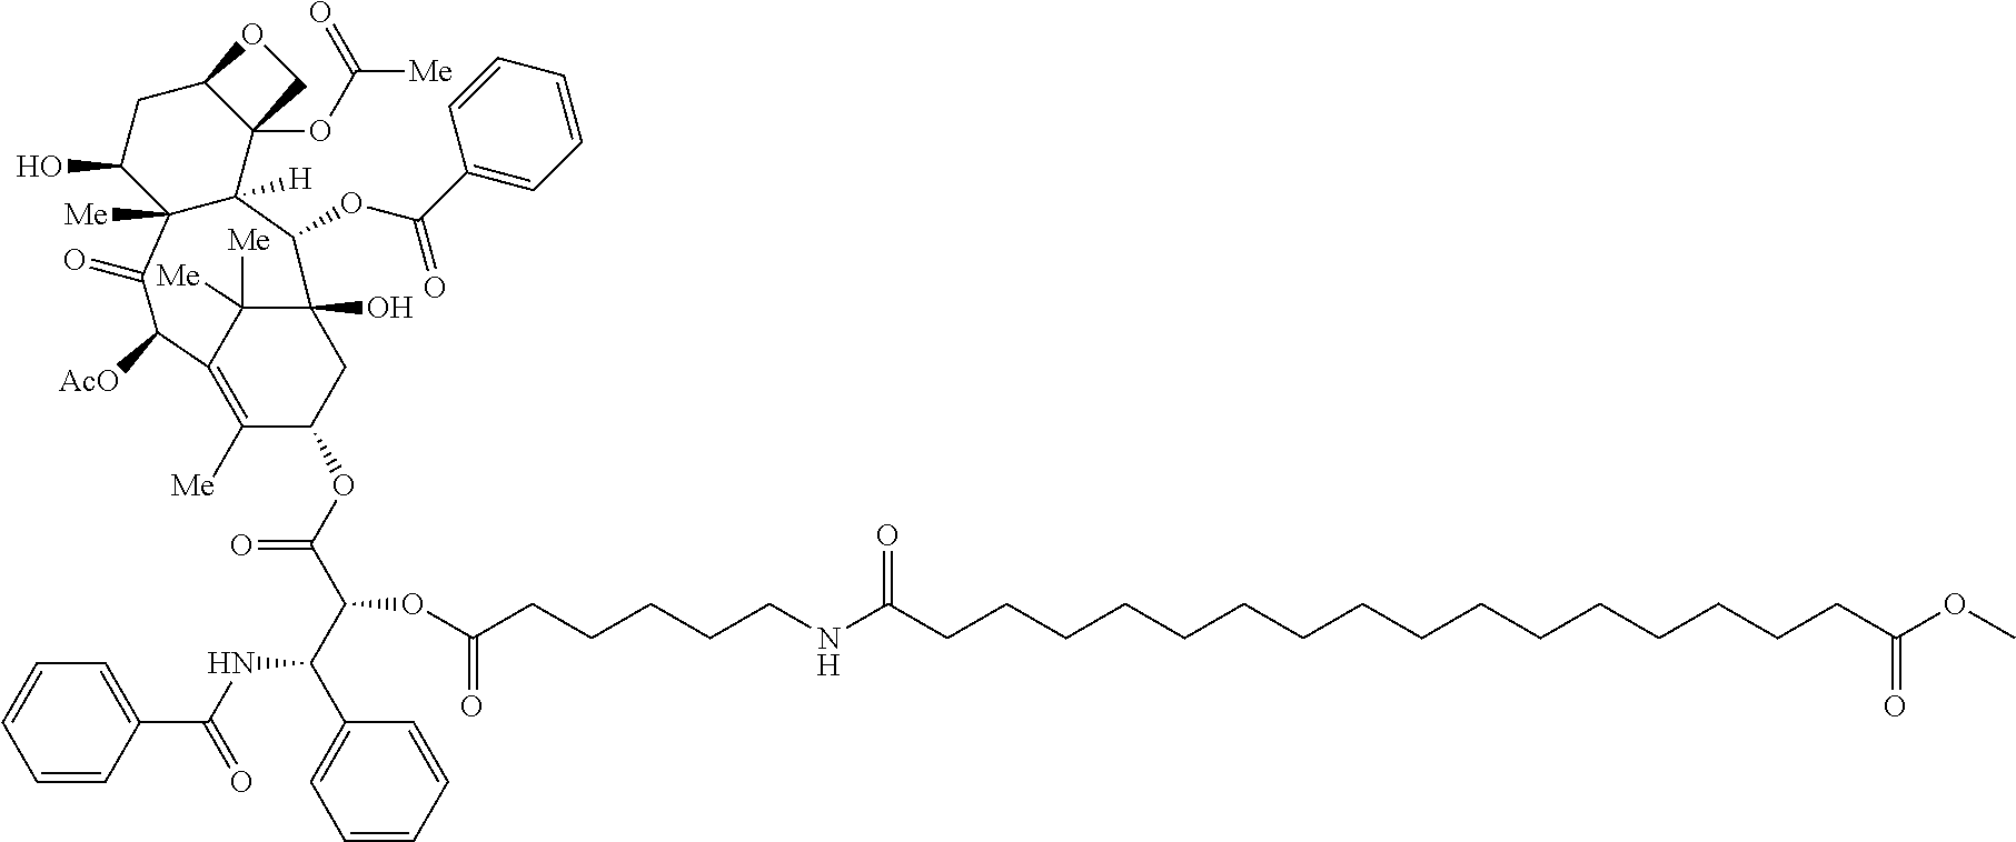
O1C2C(OC([Me])=O)(C1)C1([H])C([Me])(C(O)C2)C(=O)C([AcO])C2=C([Me])C(OC(C(C(C3=CC=CC=C3)NC(C3=CC=CC=C3)=O)OC(CCCCCNC(CCCCCCCCCCCCCCCCC(OC)=O)=O)=O)=O)CC(O)(C1OC(C1=CC=CC=C1)=O)C2([Me])[Me]
